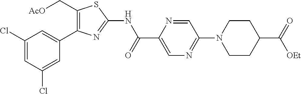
C1(Cl)=CC(Cl)=CC(C2=C(C[AcO])SC(NC(C3=CN=C(N4CCC(C(=O)[OEt])CC4)C=N3)=O)=N2)=C1
